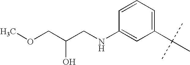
C1(C(C)(C)C)=CC=CC(NCC(COC)O)=C1
